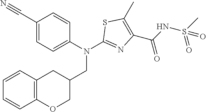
C1(N(C2=NC(C(=O)NS(C)(=O)=O)=C(C)S2)CC2CC3=C(OC2)C=CC=C3)=CC=C(C#N)C=C1
